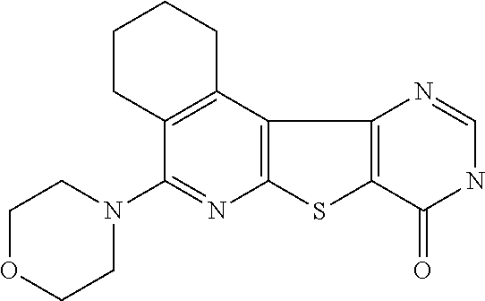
C12=C(C3=C(C(N4CCOCC4)=N1)CCCC3)C1=C(S2)C(=O)NC=N1
